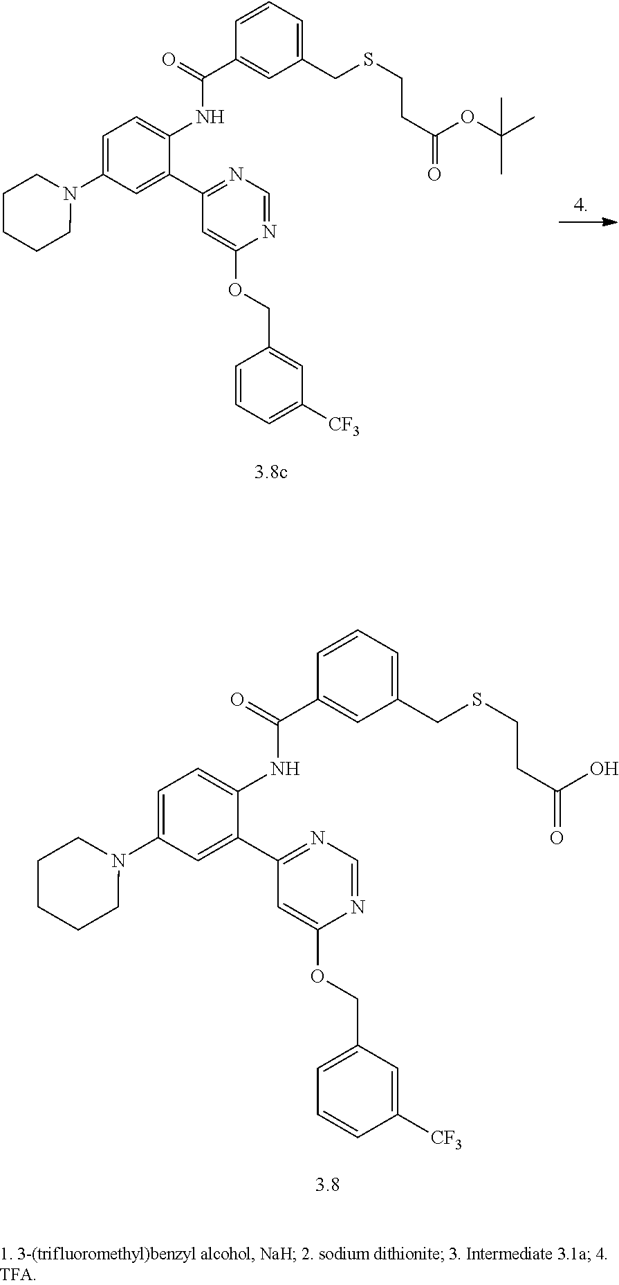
C1(C2=CC(N3CCCCC3)=CC=C2NC(C2=CC(CSCCC(OC(C)(C)C)=O)=CC=C2)=O)=NC=NC(OCC2=CC([CF3])=CC=C2)=C1.C1(C2=CC(N3CCCCC3)=CC=C2NC(C2=CC(CSCCC(O)=O)=CC=C2)=O)=NC=NC(OCC2=CC=CC([CF3])=C2)=C1
